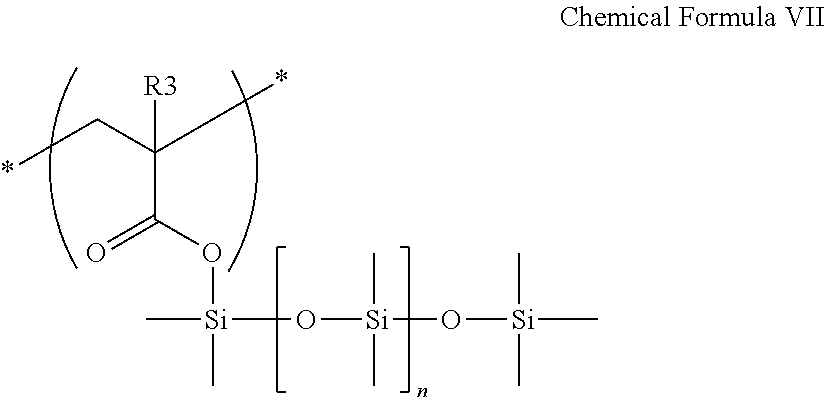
C(C(O[Si](C)(C)O[Si](O[Si](C)(C)C)(C)C)=O)(C*)([R3])*
